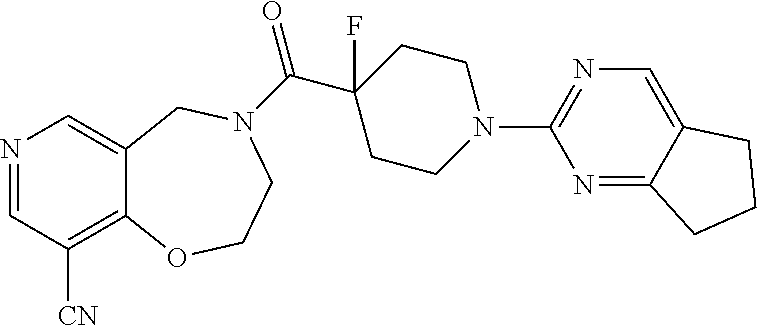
N1=CC([CN])=C2C(=C1)CN(C(=O)C1(F)CCN(C3=NC=C4C(=N3)CCC4)CC1)CCO2
